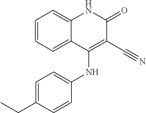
C1=CC=C2C(=C1)NC(=O)C(C#N)=C2NC1=CC=C(CC)C=C1
